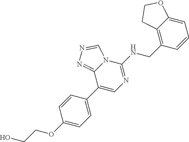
C1(C2=CN=C(NCC3=C4C(=CC=C3)OCC4)N3C2=NN=C3)=CC=C(OCCO)C=C1
